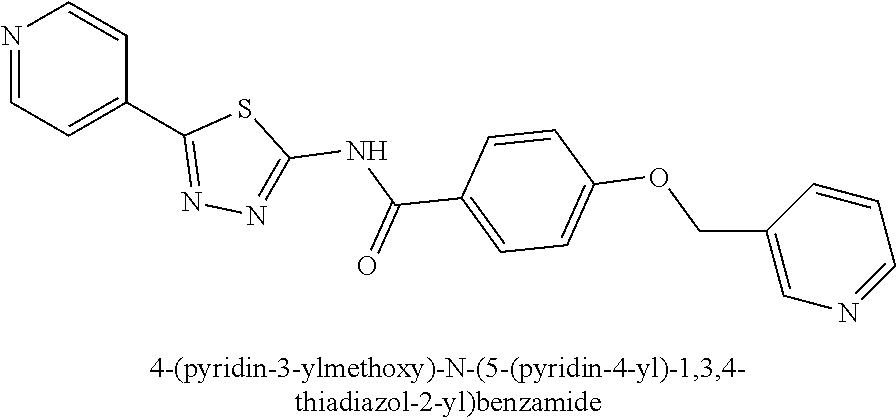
N1=CC=C(C2=NN=C(NC(C3=CC=C(OCC4=CN=CC=C4)C=C3)=O)S2)C=C1
